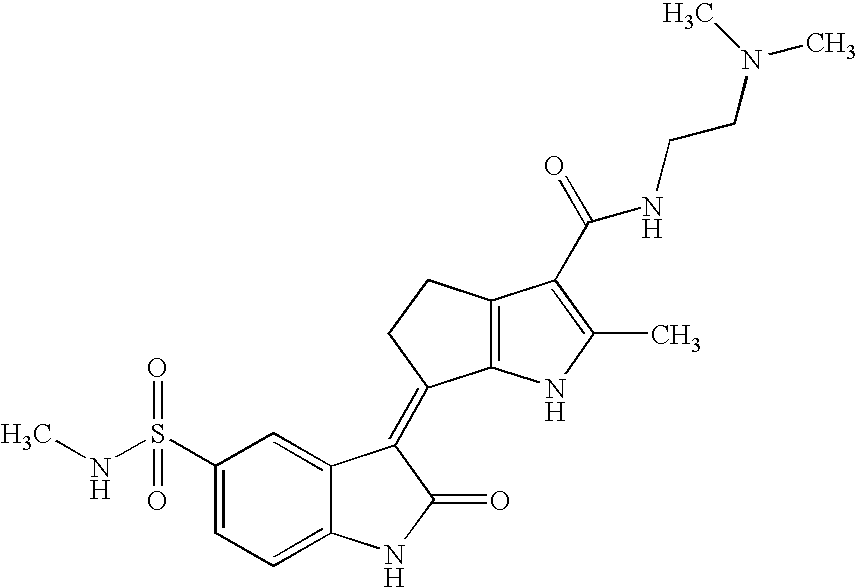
C12=C(NC(C)=C1C(=O)NCCN(C)C)C(=C1C3=CC(S(NC)(=O)=O)=CC=C3NC1=O)CC2
